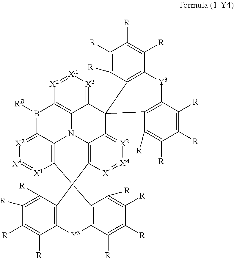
[X2]1=[XA][X2]=C2C3=C1B([RB])C1=[X2][XA]=[X1]C4=C1N3C1=C([X1]=[XA][X2]=C1C21C2=C(C([R])=C([R])C([R])=C2[R])[Y3]C2=C1C([R])=C([R])C([R])=C2[R])C1=C([Y3]C2=C4C([R])=C([R])C([R])=C2[R])C([R])=C([R])C([R])=C1[R]
